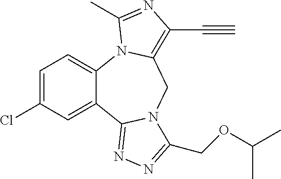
C1=C(Cl)C=C2C(=C1)N1C(=C(C#C)N=C1C)CN1C2=NN=C1COC(C)C
